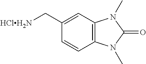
C([HClH2N])C1=CC2=C(C=C1)N(C)C(=O)N2C
